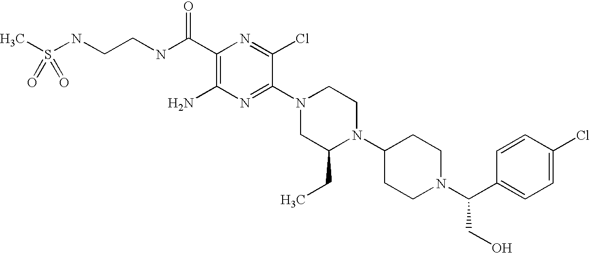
C1(C(NCCNS(C)(=O)=O)=O)=C(N)N=C(N2CC(CC)N(C3CCN(C(C4=CC=C(Cl)C=C4)CO)CC3)CC2)C(Cl)=N1
